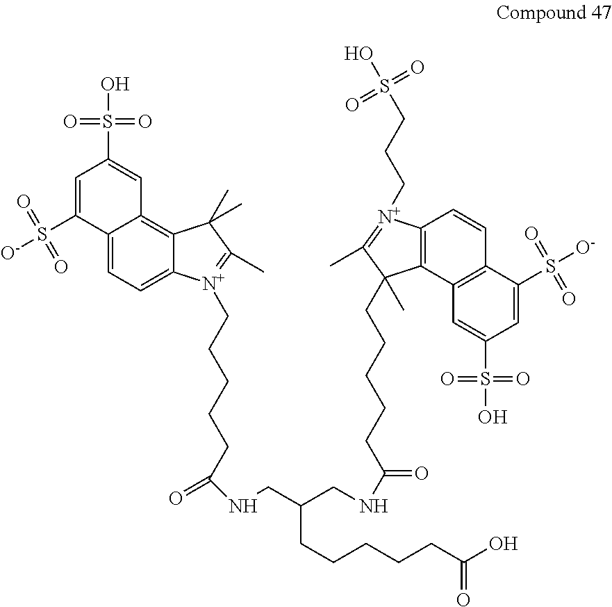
C12=CC=C3C(=C1C=C(S(O)(=O)=O)C=C2S([O-])(=O)=O)C(C)(C)C(C)=[N+]3CCCCCC(NCC(CNC(CCCCCC1(C)C2=C(C=CC3=C2C=C(S(O)(=O)=O)C=C3S([O-])(=O)=O)[N+](CCCS(O)(=O)=O)=C1C)=O)CCCCCC(O)=O)=O
